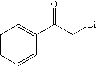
C1(C(C[Li])=O)=CC=CC=C1
